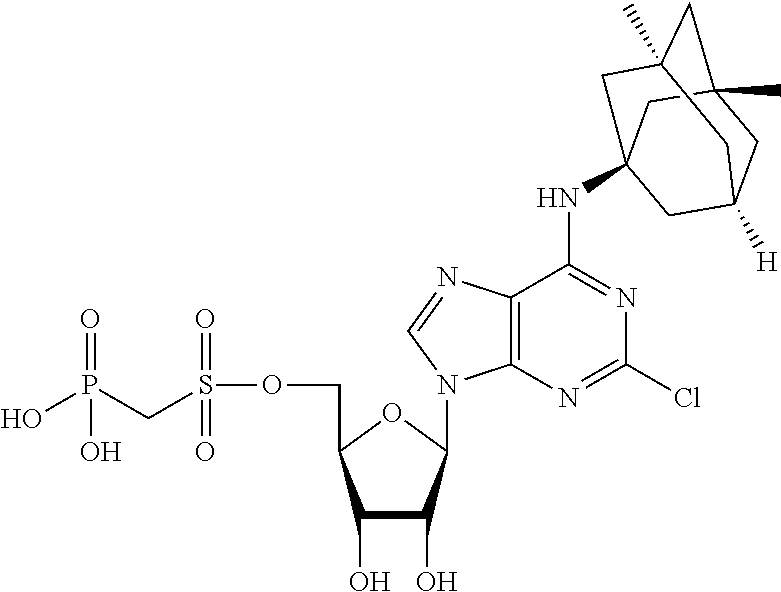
C1(O)C(O)C(N2C3=C(C(NC45CC6([H])CC(C)(CC(C)(C4)C6)C5)=NC(Cl)=N3)N=C2)OC1COS(CP(=O)(O)O)(=O)=O
